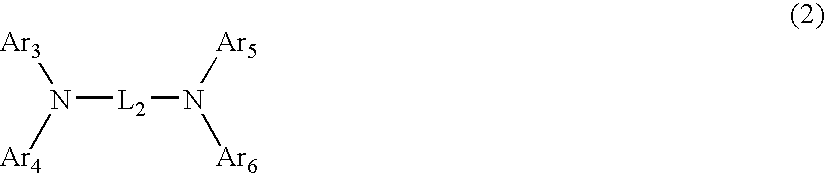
[L2](N([Ar5])[Ar6])N([Ar3])[Ar4]
